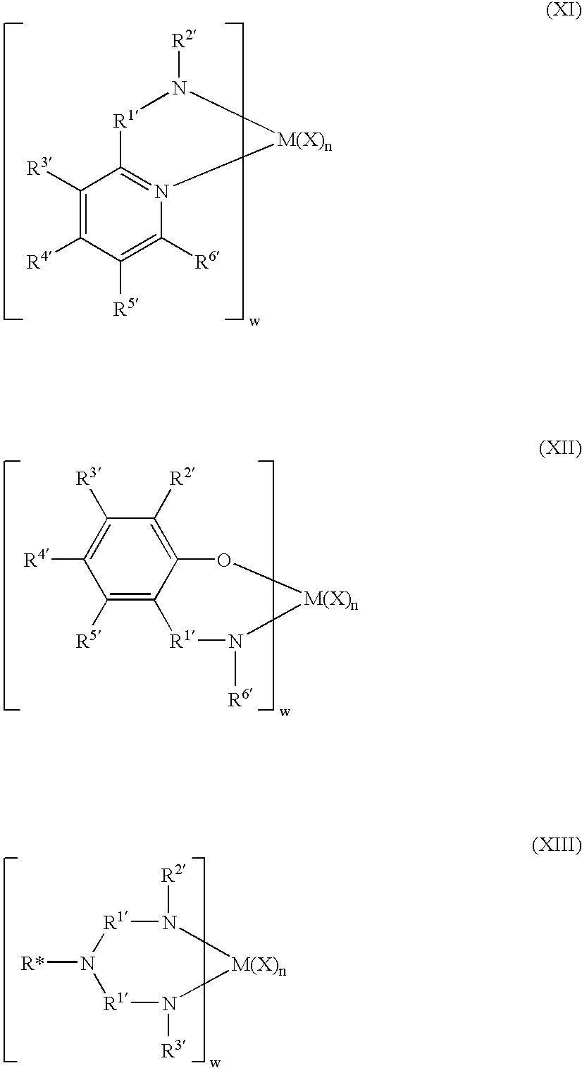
C1([R3])=C([R4])C([R5])=C([R6])N2=C1[R1]N([R2])[M(X)n]2.C1([R5])=C2C(=C([R2])C([R3])=C1[R4])O[M(X)n]N([R6])[R1]2.N1([R2])[R1]N([R*])[R1]N([R3])[M(X)n]1
